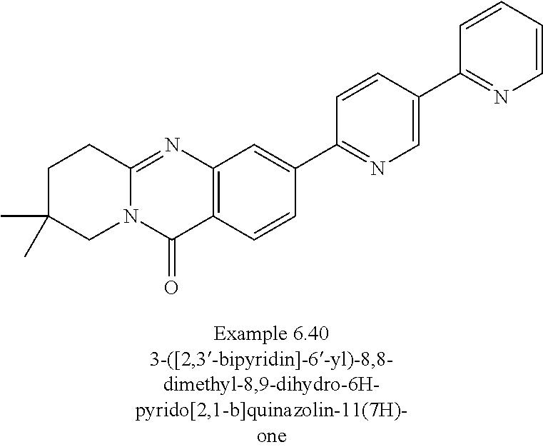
N12C(=NC3=C(C1=O)C=CC(C1=NC=C(C4=NC=CC=C4)C=C1)=C3)CCC(C)(C)C2
